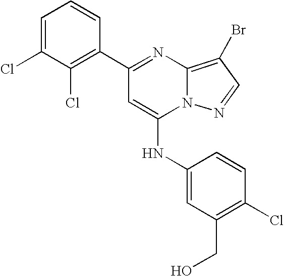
C1(Cl)=C(C2=NC3=C(Br)C=NN3C(NC3=CC(CO)=C(Cl)C=C3)=C2)C=CC=C1Cl
